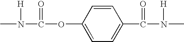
CN(C(OC1=CC=C(C(N(C)[H])=O)C=C1)=O)[H]
